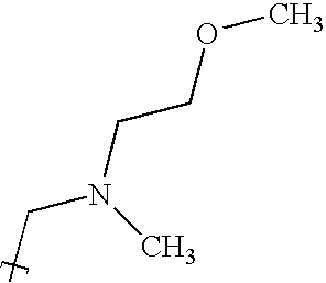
COCCN(CC)C
